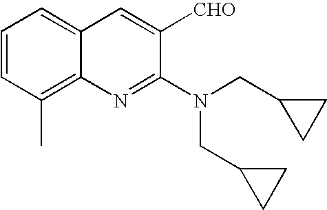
C1=CC(C)=C2C(=C1)C=C([CHO])C(N(CC1CC1)CC1CC1)=N2
